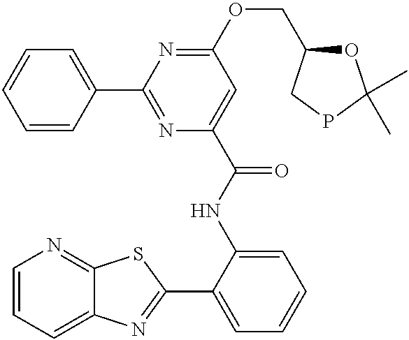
C1=CC=C2C(=N1)SC(C1=CC=CC=C1NC(=O)C1=CC(OCC3OC(C)(C)PC3)=NC(C3=CC=CC=C3)=N1)=N2
